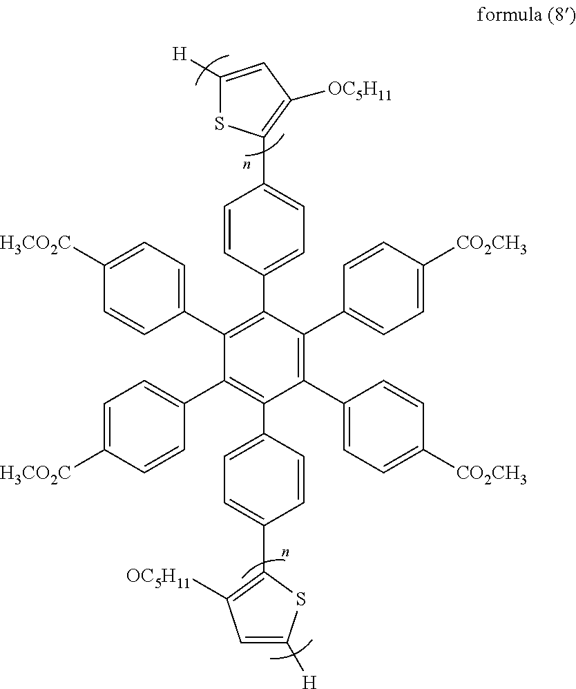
C1(C2=CC=C([CO2CH3])C=C2)=C(C2=CC=C([CO2CH3])C=C2)C(C2=CC=C(C3=C([OC5H11])C=C([H])S3)C=C2)=C(C2=CC=C([H3CO2C])C=C2)C(C2=CC=C([H3CO2C])C=C2)=C1C1=CC=C(C2=C([OC5H11])C=C([H])S2)C=C1
